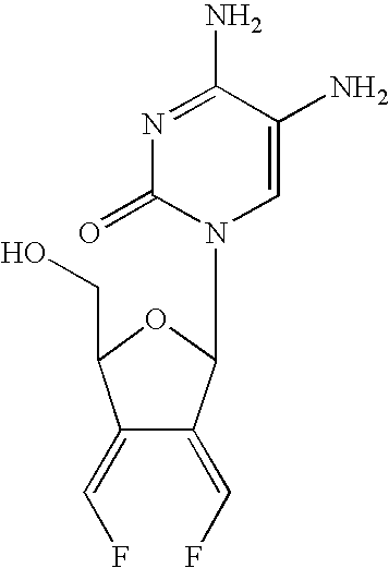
N1=C(N)C(N)=CN(C2C(=CF)C(=CF)C(CO)O2)C1=O
